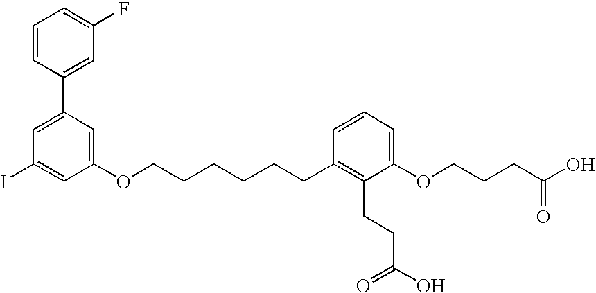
C1(C2=CC(I)=CC(OCCCCCCC3=C(CCC(O)=O)C(OCCCC(O)=O)=CC=C3)=C2)=CC(F)=CC=C1
